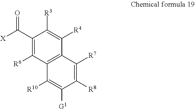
C12=C(C([R7])=C([R8])C([G1])=C1[R10])C([R4])=C([R3])C(C([X])=O)=C2[R6]
